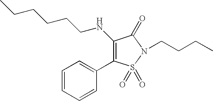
C1(NCCCCCC)=C(C2=CC=CC=C2)S(=O)(=O)N(CCCC)C1=O
